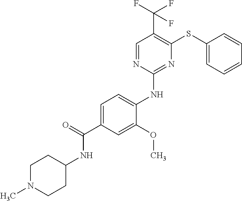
C1=C(C(=O)NC2CCN(C)CC2)C=C(OC)C(NC2=NC(SC3=CC=CC=C3)=C(C(F)(F)F)C=N2)=C1
